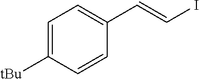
C1=CC([tBu])=CC=C1C=CI
